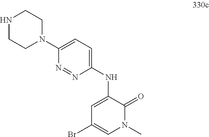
C1=C(NC2=CC(Br)=CN(C)C2=O)N=NC(N2CCNCC2)=C1
